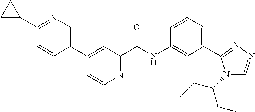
C1=CN=C(C(NC2=CC(C3=NN=CN3C(CC)CC)=CC=C2)=O)C=C1C1=CN=C(C2CC2)C=C1
